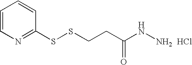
C1=CN=C(SSCCC(NN)=O)C=C1.Cl
